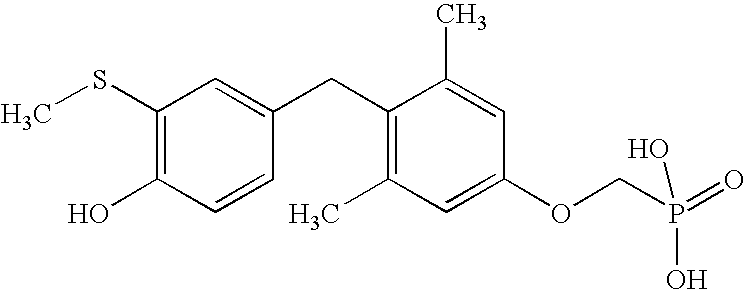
C1(SC)=C(O)C=CC(CC2=C(C)C=C(OCP(O)(=O)O)C=C2C)=C1
